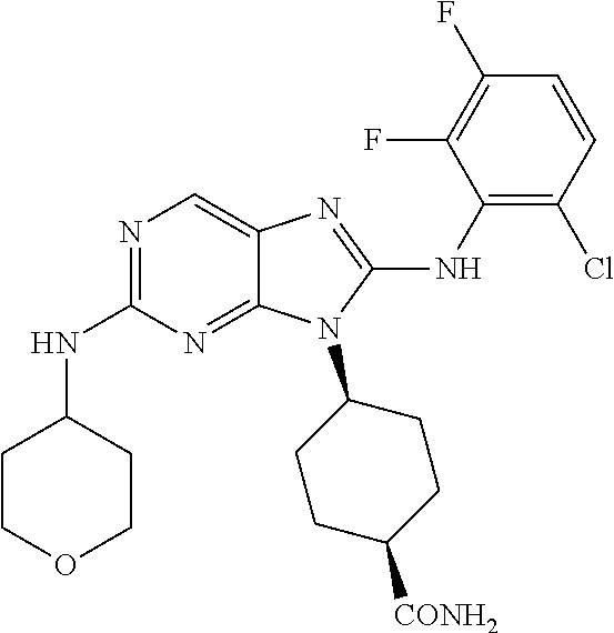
N1=C(NC2CCOCC2)N=C2C(=C1)N=C(NC1=C(Cl)C=CC(F)=C1F)N2C1CCC([CONH2])CC1
